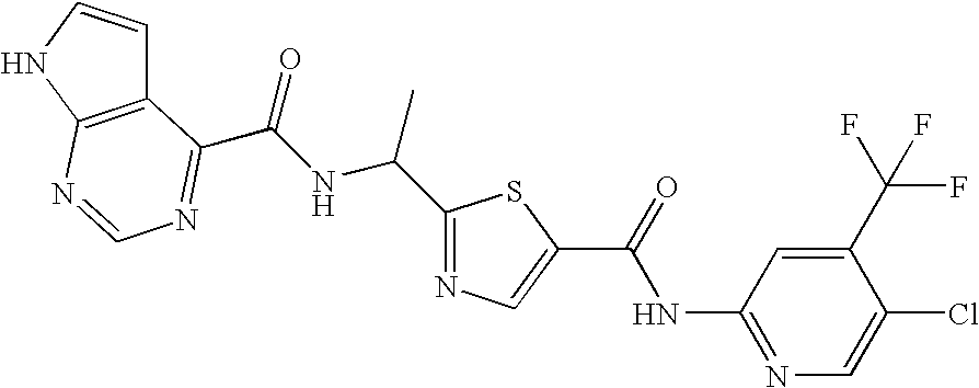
C12=C(NC=C1)N=CN=C2C(NC(C1=NC=C(C(=O)NC2=NC=C(Cl)C(C(F)(F)F)=C2)S1)C)=O
